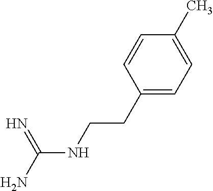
C(NCCC1=CC=C(C)C=C1)(N)=N
